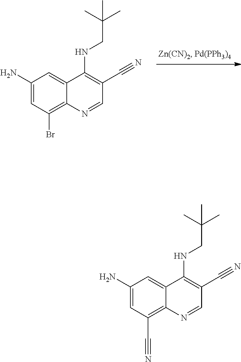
NC1=CC(Br)=C2C(=C1)C(NCC(C)(C)C)=C(C#N)C=N2.NC1=CC(C#N)=C2C(=C1)C(NCC(C)(C)C)=C(C#N)C=N2
